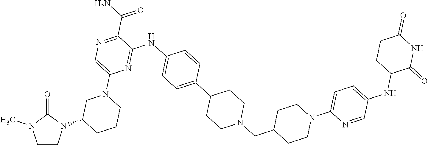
C1CN(C2CCCN(C3=CN=C(C(N)=O)C(NC4=CC=C(C5CCN(CC6CCN(C7=CC=C(NC8CCC(=O)NC8=O)C=N7)CC6)CC5)C=C4)=N3)C2)C(=O)N1C
